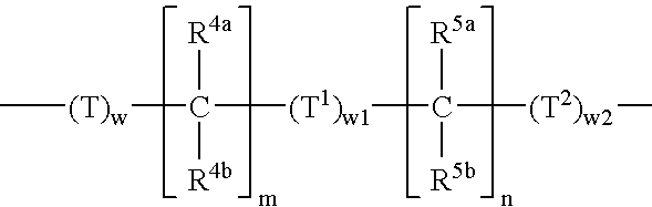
C[(T)w]C([(T1)w1]C([R5a])([R5b])[(T2)w2]C)([R4a])[R4b]
